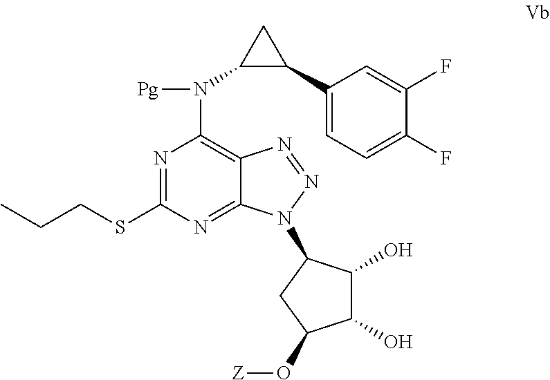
N1=C(SCCC)N=C2C(=C1N(C1C(C3=CC=C(F)C(F)=C3)C1)[Pg])N=NN2C1C(O)C(O)C(O[Z])C1
